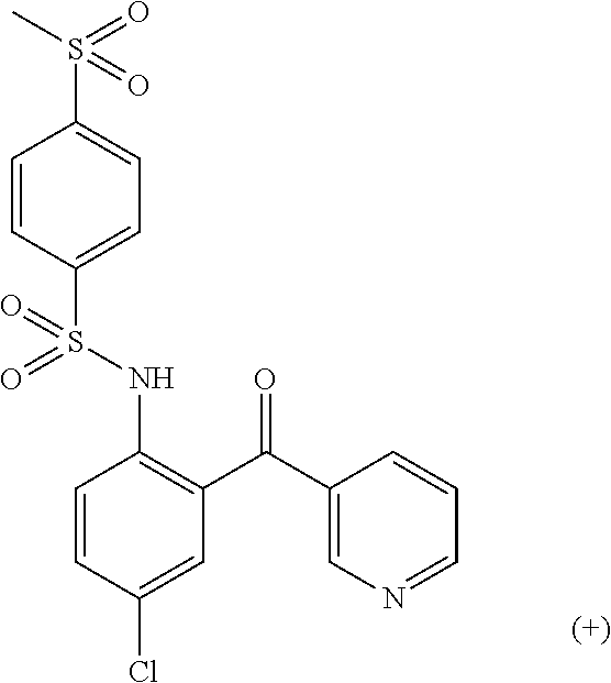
C1=CC(S(NC2=C(C(C3=CN=CC=C3)=O)C=C(Cl)C=C2)(=O)=O)=CC=C1S(=O)(C)=O
